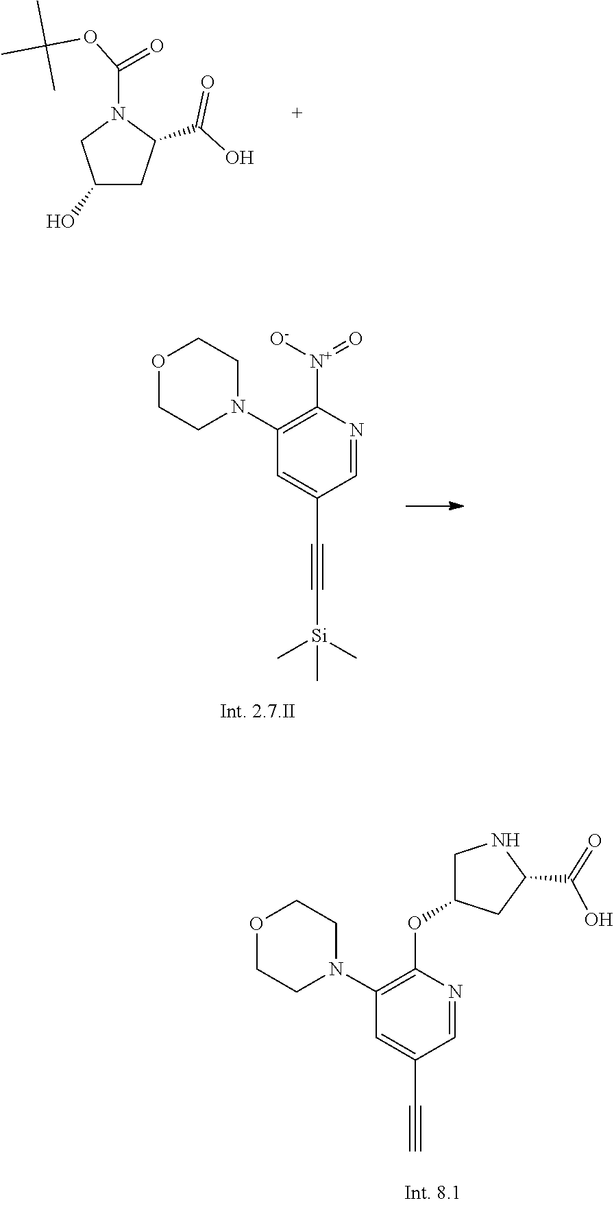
N1(C(OC(C)(C)C)=O)CC(O)CC1C(=O)O.C1CN(C2=C([N+](=O)[O-])N=CC(C#C[Si](C)(C)C)=C2)CCO1.N1CC(OC2=C(N3CCOCC3)C=C(C#C)C=N2)CC1C(=O)O
